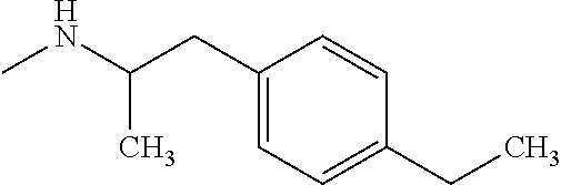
N(C)C(C)CC1=CC=C(CC)C=C1
